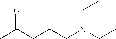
CC(CCCN(CC)CC)=O
